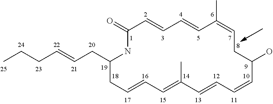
C1(=O)NC(CC=CCCC)CC=CC=C(C)C=CC=CC(O)CC=C(C)C=CC=C1
